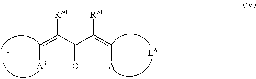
[A3]C=C([R60])C(C(=C[A4])[R61])=O
